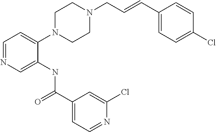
C1=NC=C(NC(C2=CC=NC(Cl)=C2)=O)C(N2CCN(CC=CC3=CC=C(Cl)C=C3)CC2)=C1
